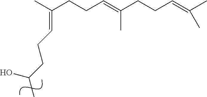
CC(CCC=C(CCC=C(C)C)C)=CCCC(C)O
